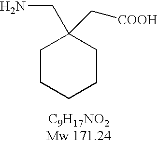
C1CCCCC1(CN)C[COOH]
